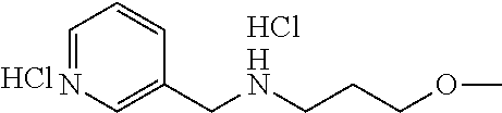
C1=NC=C(CNCCCOC)C=C1.Cl.Cl
